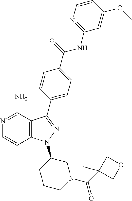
C12=C(C(N)=NC=C1)C(C1=CC=C(C(=O)NC3=NC=CC(OC)=C3)C=C1)=NN2C1CCCN(C(C2(C)COC2)=O)C1
